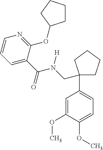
O(C1=CC=C(C2(CN(C(=O)C3=CC=CN=C3OC3CCCC3)[H])CCCC2)C=C1OC)C
